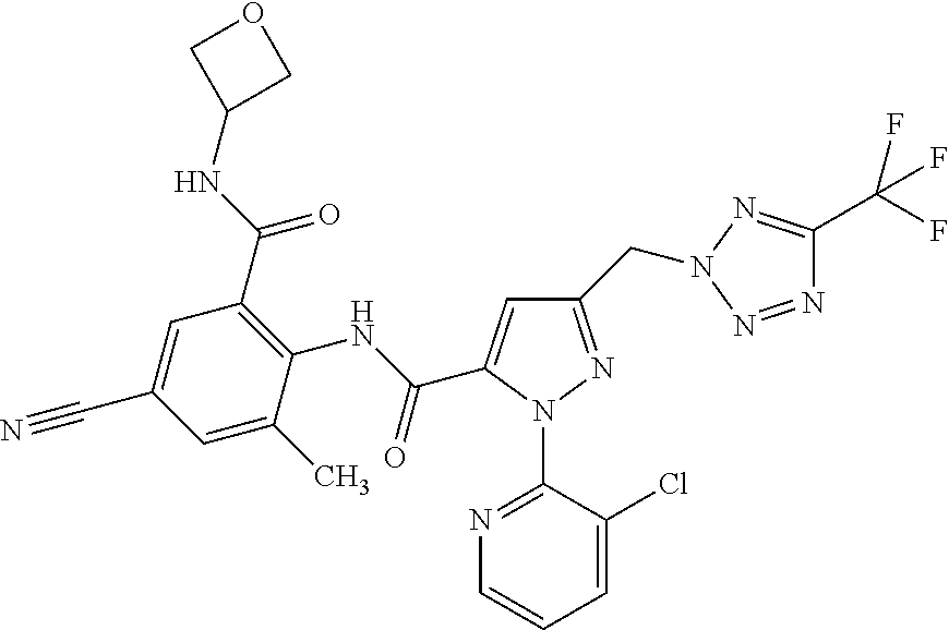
C1=C(C)C(NC(=O)C2=CC(CN3N=C(C(F)(F)F)N=N3)=NN2C2=NC=CC=C2Cl)=C(C(=O)NC2COC2)C=C1C#N
